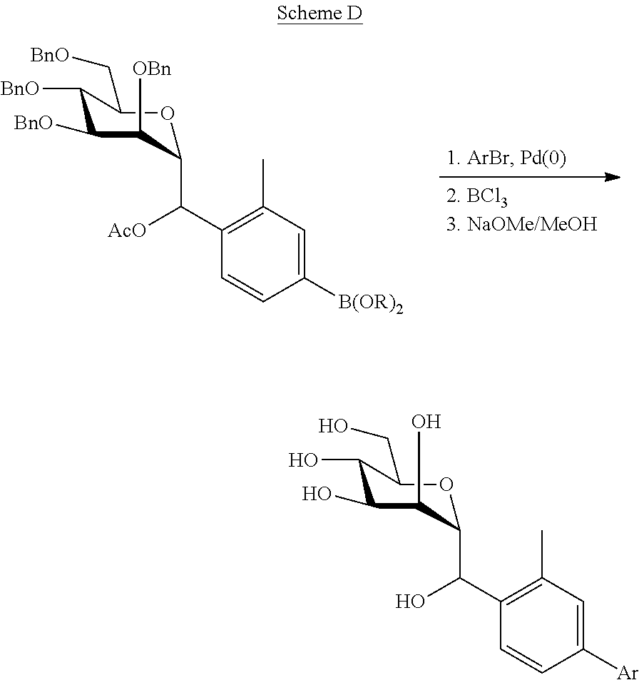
C1(C)=C(C([AcO])C2C([OBn])C([BnO])C([BnO])C(C[BnO])O2)C=CC([B(OR)2])=C1.C1(C)=C(C(O)C2C(O)C(O)C(O)C(CO)O2)C=CC([Ar])=C1
